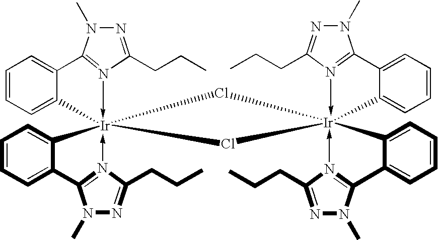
C1=CC=C2C(=C1)C1=N(->[Ir]234(-N2=C(C5=CC=CC=C53)N(C)N=C2CCC)Cl[Ir]2(C3=CC=CC=C3C3=N(->C)C(CCC)=NN3C)(-N3=C(C5=CC=CC=C52)N(C)N=C3CCC)Cl4)C(CCC)=NN1C
